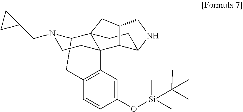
C12CC3=C(C4(CCN1CC1CC1)C21CCC2C4C(C1)CN2)C=C(O[Si](C)(C(C)(C)C)C)C=C3
